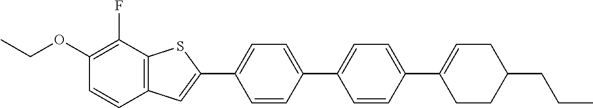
CCOC1=C(F)C2=C(C=C1)C=C(C1=CC=C(C3=CC=C(C4=CCC(CCC)CC4)C=C3)C=C1)S2
